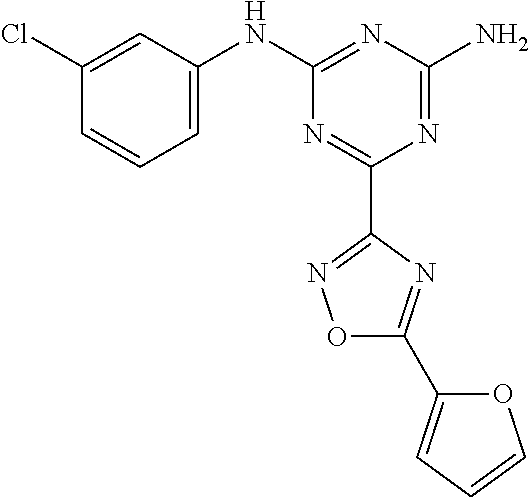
C1(Cl)=CC(NC2=NC(N)=NC(C3=NOC(C4=CC=CO4)=N3)=N2)=CC=C1
